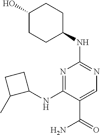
N1=C(NC2CCC2C)C(C(=O)N)=CN=C1NC1CCC(O)CC1
